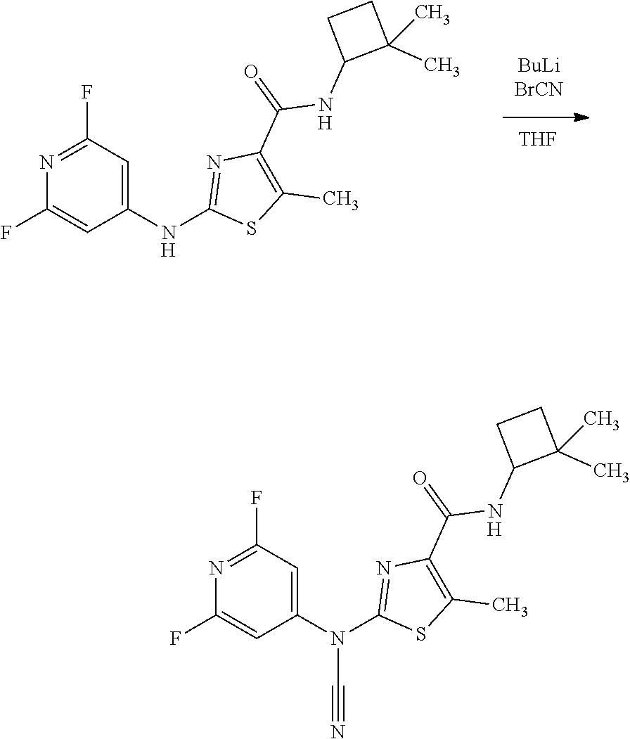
C1(F)=CC(N(C2=NC(C(NC3C(C)(C)CC3)=O)=C(C)S2)C#N)=CC(F)=N1.[H].C1(F)=CC(NC2=NC(C(NC3C(C)(C)CC3)=O)=C(C)S2)=CC(F)=N1.[H].[H].[THF]
